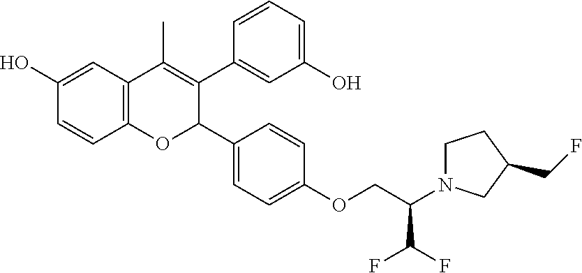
C12=C(C=C(O)C=C1)C(C)=C(C1=CC(O)=CC=C1)C(C1=CC=C(OCC(N3CCC(CF)C3)C(F)F)C=C1)O2
